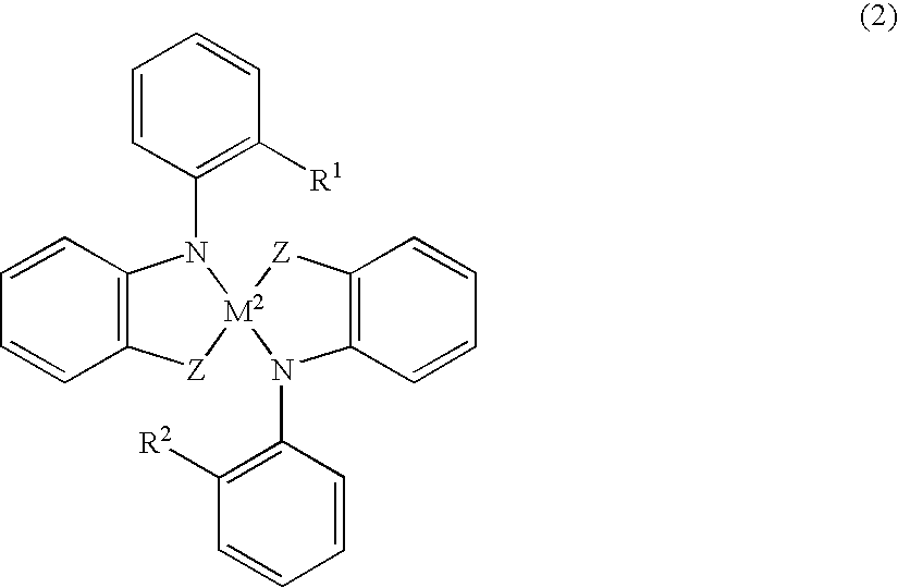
C12=C([Z][M2]3(N1C1=C([R2])C=CC=C1)[Z]C1=C(N3C3=C([R1])C=CC=C3)C=CC=C1)C=CC=C2
